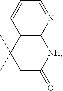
C12=C(N=CC=C1)[NH]C(=O)CC2(C)C
